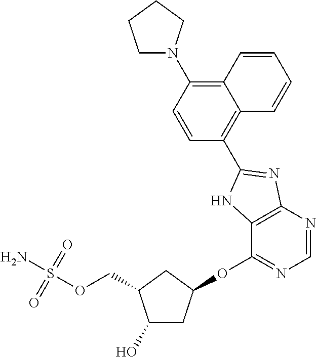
C1(O)CC(OC2=NC=NC3=C2NC(C2=C4C(=C(N5CCCC5)C=C2)C=CC=C4)=N3)CC1COS(N)(=O)=O
